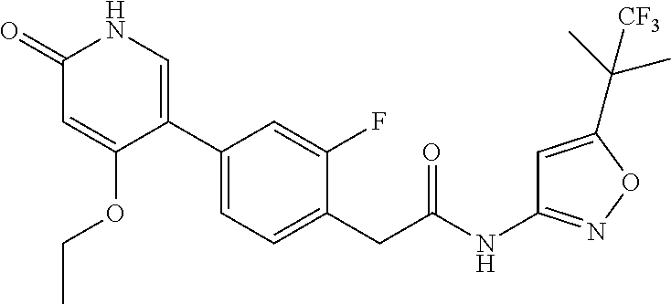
N(C1=NOC(C(C)(C)[CF3])=C1)C(CC1=CC=C(C2=CNC(=O)C=C2OCC)C=C1F)=O
